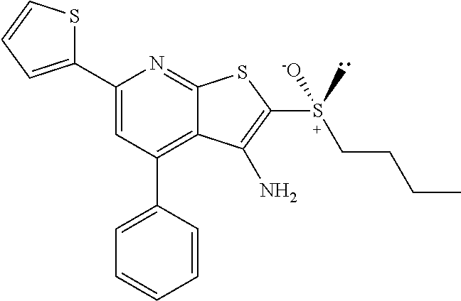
C1(C2=CC=CS2)=CC(C2=CC=CC=C2)=C2C(=N1)SC(S(CCCC)(C)[-O])=C2N
